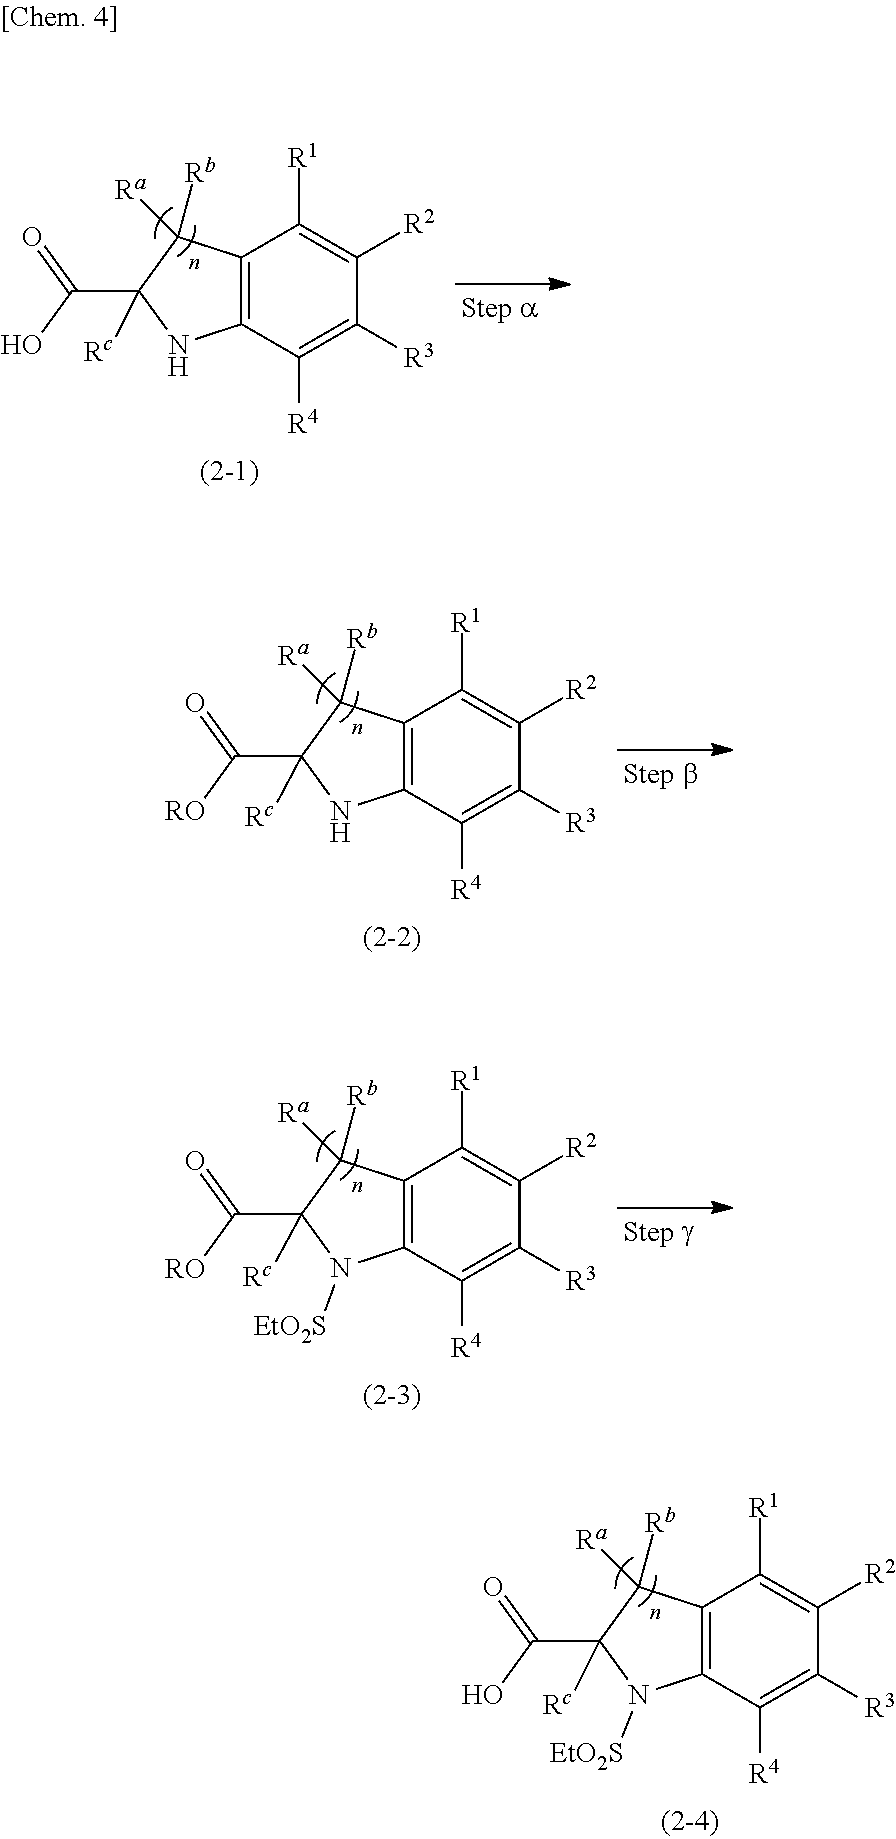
C12=C(C([R4])=C([R3])C([R2])=C1[R1])NC([Rc])(C(O)=O)C2([Ra])[Rb].C12=C(C([R4])=C([R3])C([R2])=C1[R1])NC([Rc])(C([RO])=O)C2([Ra])[Rb].C12=C(C([R4])=C([R3])C([R2])=C1[R1])N([EtO2S])C([Rc])(C([RO])=O)C2([Ra])[Rb].C12=C(C([R4])=C([R3])C([R2])=C1[R1])N([EtO2S])C([Rc])(C(O)=O)C2([Ra])[Rb]
